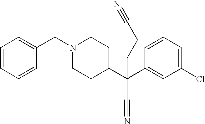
C1=CC=CC(CN2CCC(C(C3=CC(Cl)=CC=C3)(C#N)CCC#N)CC2)=C1
